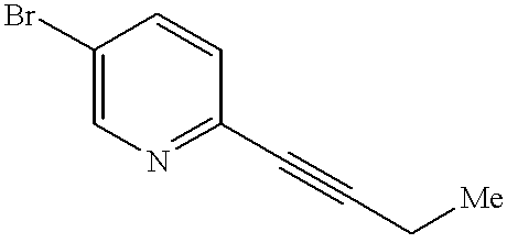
C1(Br)=CN=C(C#CC[Me])C=C1
